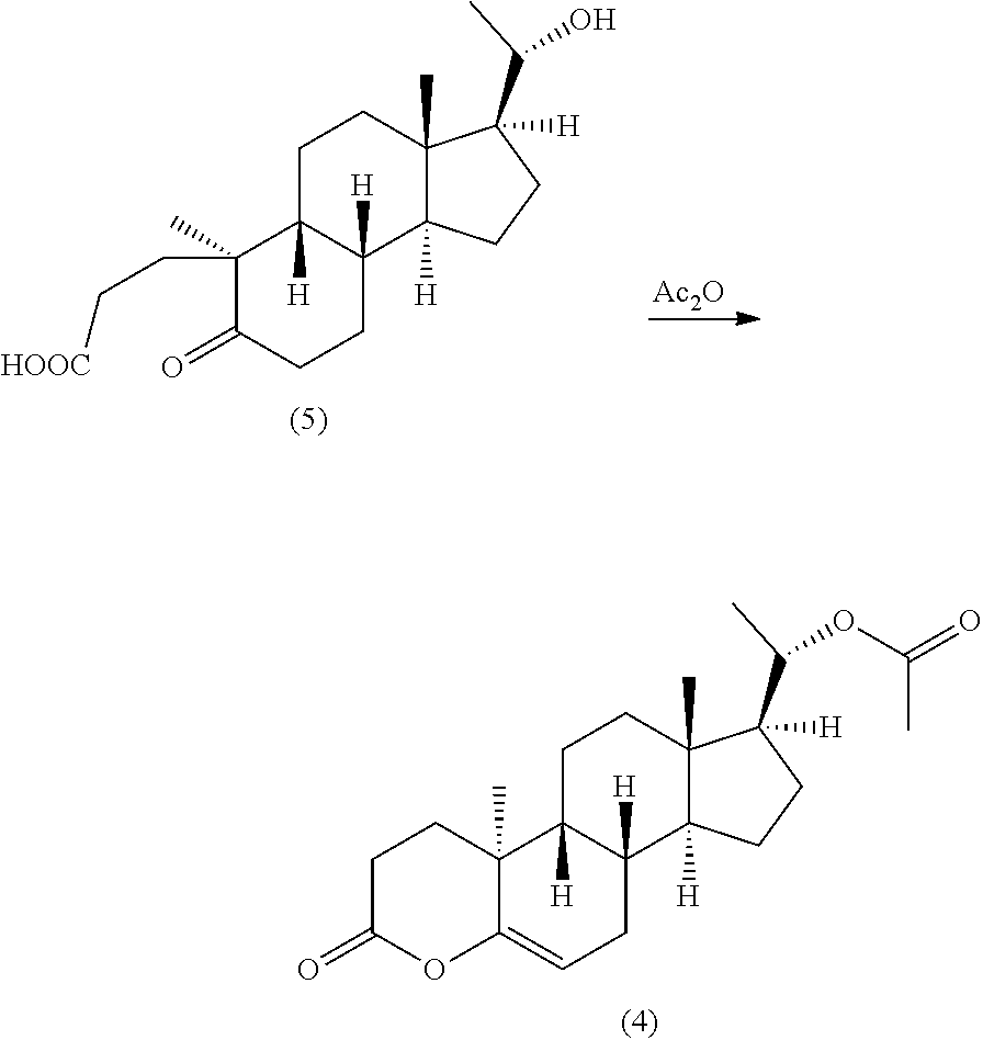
C12(C)C(=CCC3([H])C1([H])CCC1(C)C3([H])CCC1(C(C)OC(=O)C)[H])OC(=O)CC2.[Ac2O].C1(CC[HOOC])(C)C(=O)CCC2([H])C1([H])CCC1(C)C2([H])CCC1(C(C)O)[H]
